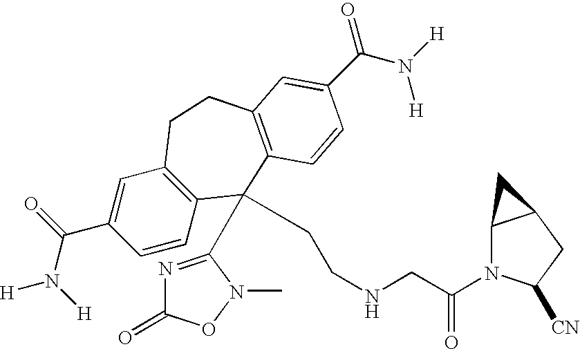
[H]N(C(C1=CC2=C(C=C1)C(C1=NC(=O)ON1C)(CCNCC(N1C3C(CC1[CN])C3)=O)C1=C(CC2)C=C(C(N([H])[H])=O)C=C1)=O)[H]
